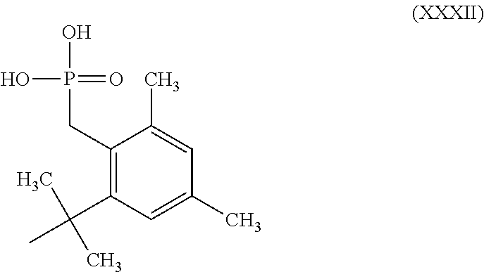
C1(CP(O)(=O)O)=C(C(C)(C)C)C=C(C)C=C1C
